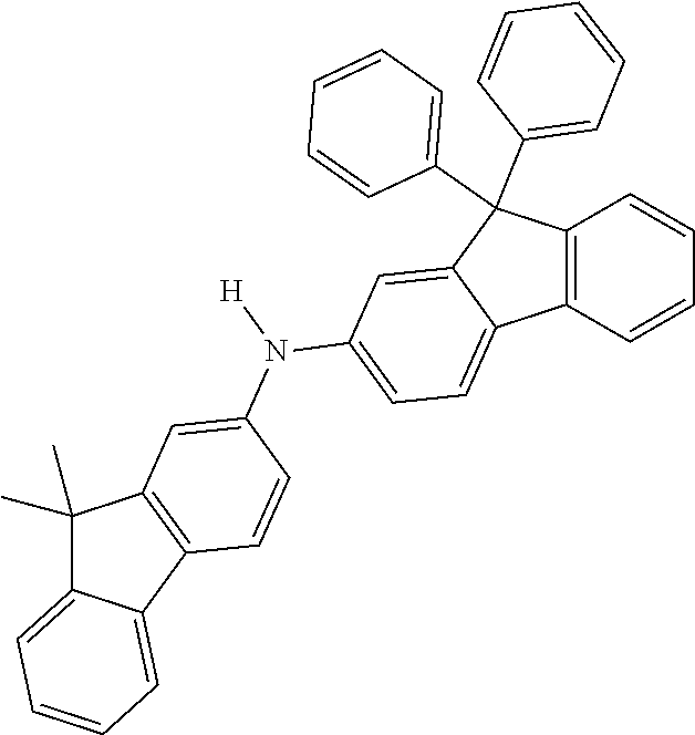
C12=C(C=CC=C1)C1=CC=C(N([H])C3=CC4=C(C=C3)C3=CC=CC=C3C4(C)C)C=C1C2(C1=CC=CC=C1)C1=CC=CC=C1
